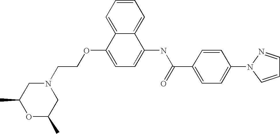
C1=CC=C2C(=C1)C(NC(C1=CC=C(N3N=CC=C3)C=C1)=O)=CC=C2OCCN1CC(C)OC(C)C1
